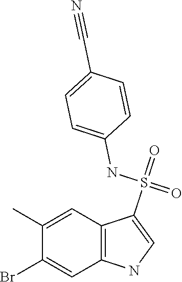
C1(C)=CC2=C(C=C1Br)NC=C2S(=O)(NC1=CC=C(C#N)C=C1)=O
